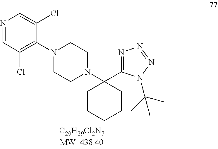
N1(C2=C(Cl)C=NC=C2Cl)CCN(C2(C3=NN=NN3C(C)(C)C)CCCCC2)CC1
